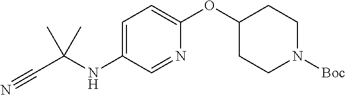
N1=CC(NC(C#N)(C)C)=CC=C1OC1CCN([Boc])CC1
